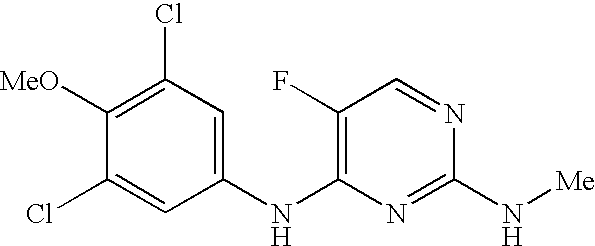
C1(Cl)=CC(NC2=C(F)C=NC(N[Me])=N2)=CC(Cl)=C1[MeO]
